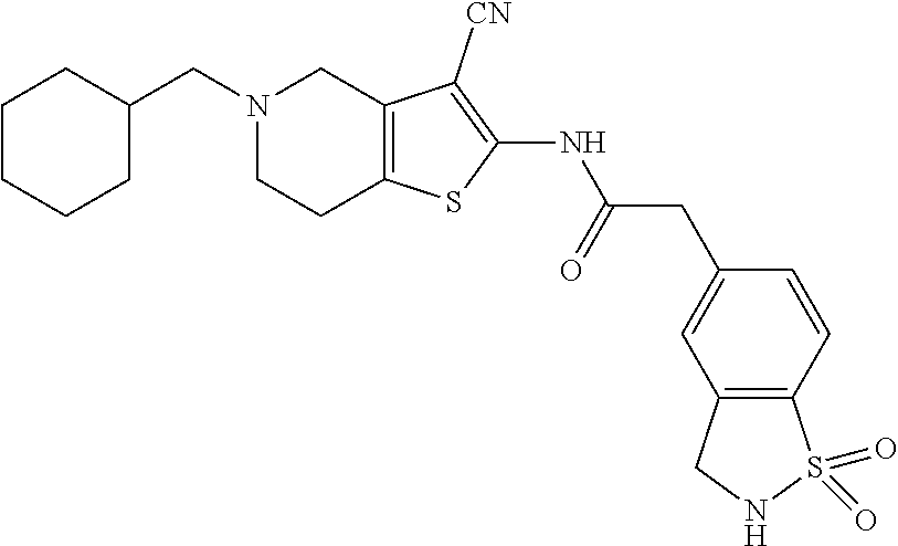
C1(NC(CC2=CC3=C(C=C2)S(=O)(=O)NC3)=O)=C([CN])C2=C(CCN(CC3CCCCC3)C2)S1
